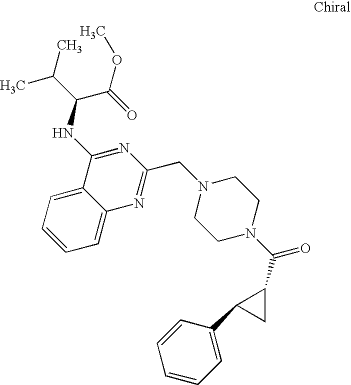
C1=CC=C2C(=C1)C(NC(C(OC)=O)C(C)C)=NC(CN1CCN(C(=O)C3CC3C3=CC=CC=C3)CC1)=N2
